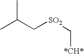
CC(C[SO2]C[*CH*])C
